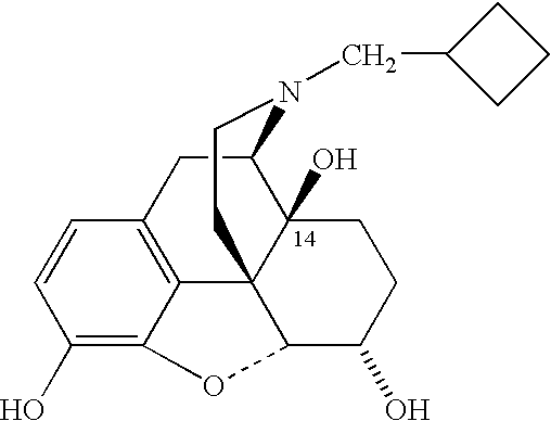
C1(O)=C2C3=C(C=C1)CC1C4(O)C3(CCN1CC1CCC1)C(C(O)CC4)O2
